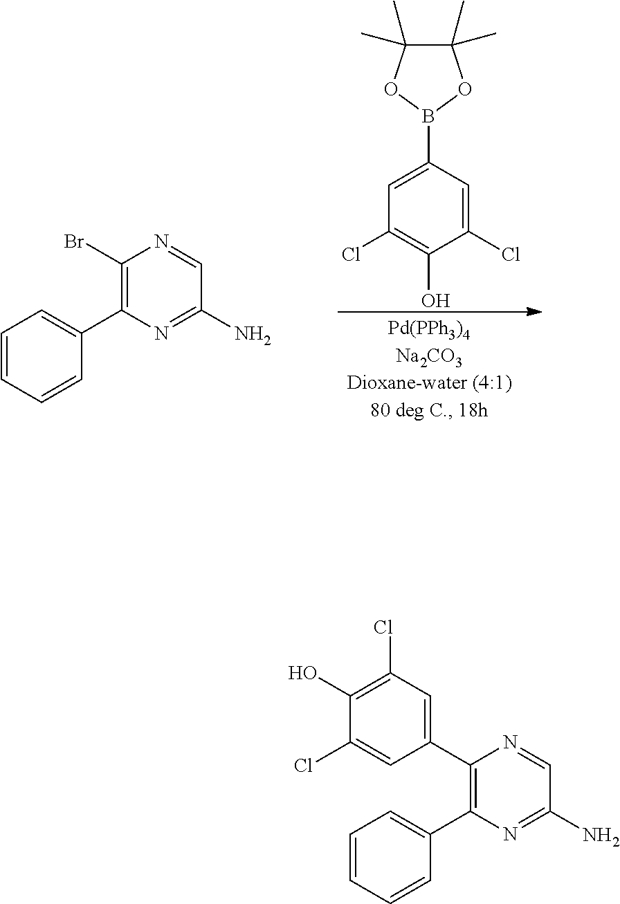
C1(B2OC(C)(C)C(C)(C)O2)=CC(Cl)=C(O)C(Cl)=C1.C1=CC=CC(C2=C(Br)N=CC(N)=N2)=C1.C1=CC=CC(C2=C(C3=CC(Cl)=C(O)C(Cl)=C3)N=CC(N)=N2)=C1
